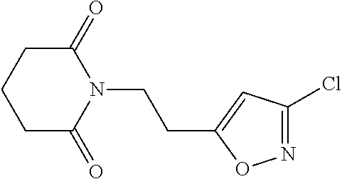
C(CN1C(=O)CCCC1=O)C1=CC(Cl)=NO1
